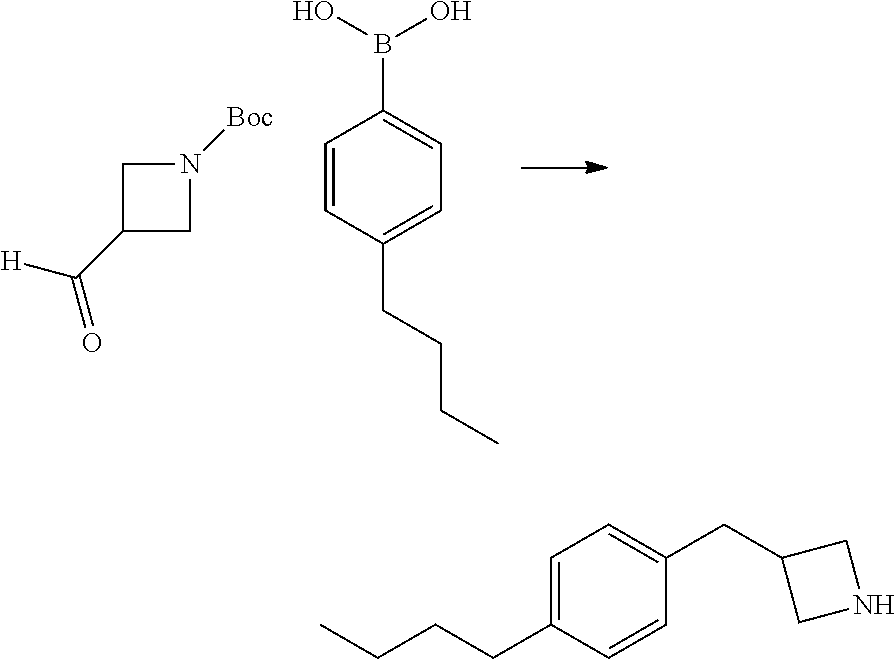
C1C(C([H])=O)CN1[Boc].C1=CC(CCCC)=CC=C1B(O)O.C1=C(CCCC)C=CC(CC2CNC2)=C1
